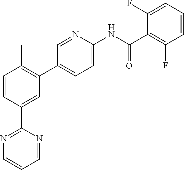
C1(C2=CC(C3=CC=C(NC(C4=C(F)C=CC=C4F)=O)N=C3)=C(C)C=C2)=NC=CC=N1
